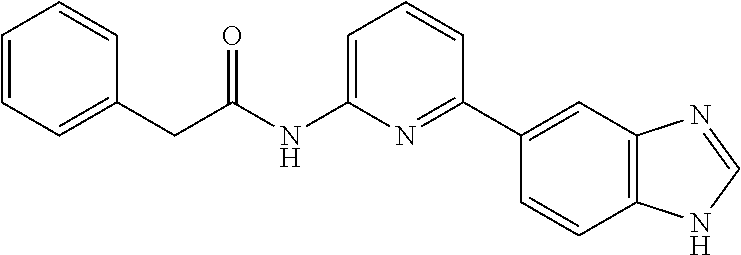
C1=CC=C(CC(NC2=CC=CC(C3=CC4=C(C=C3)NC=N4)=N2)=O)C=C1
